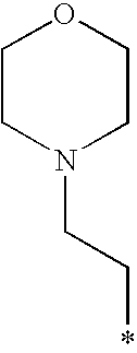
C1CN(CC*)CCO1
